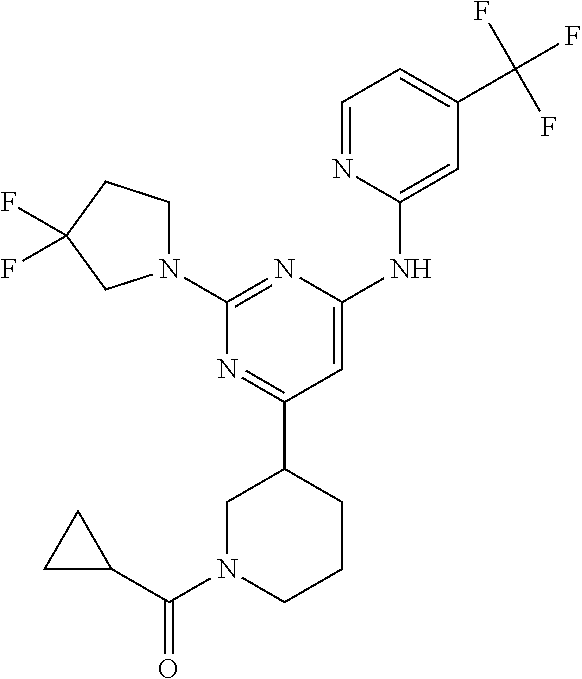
C1=NC(NC2=CC(C3CN(C(C4CC4)=O)CCC3)=NC(N3CCC(F)(F)C3)=N2)=CC(C(F)(F)F)=C1
